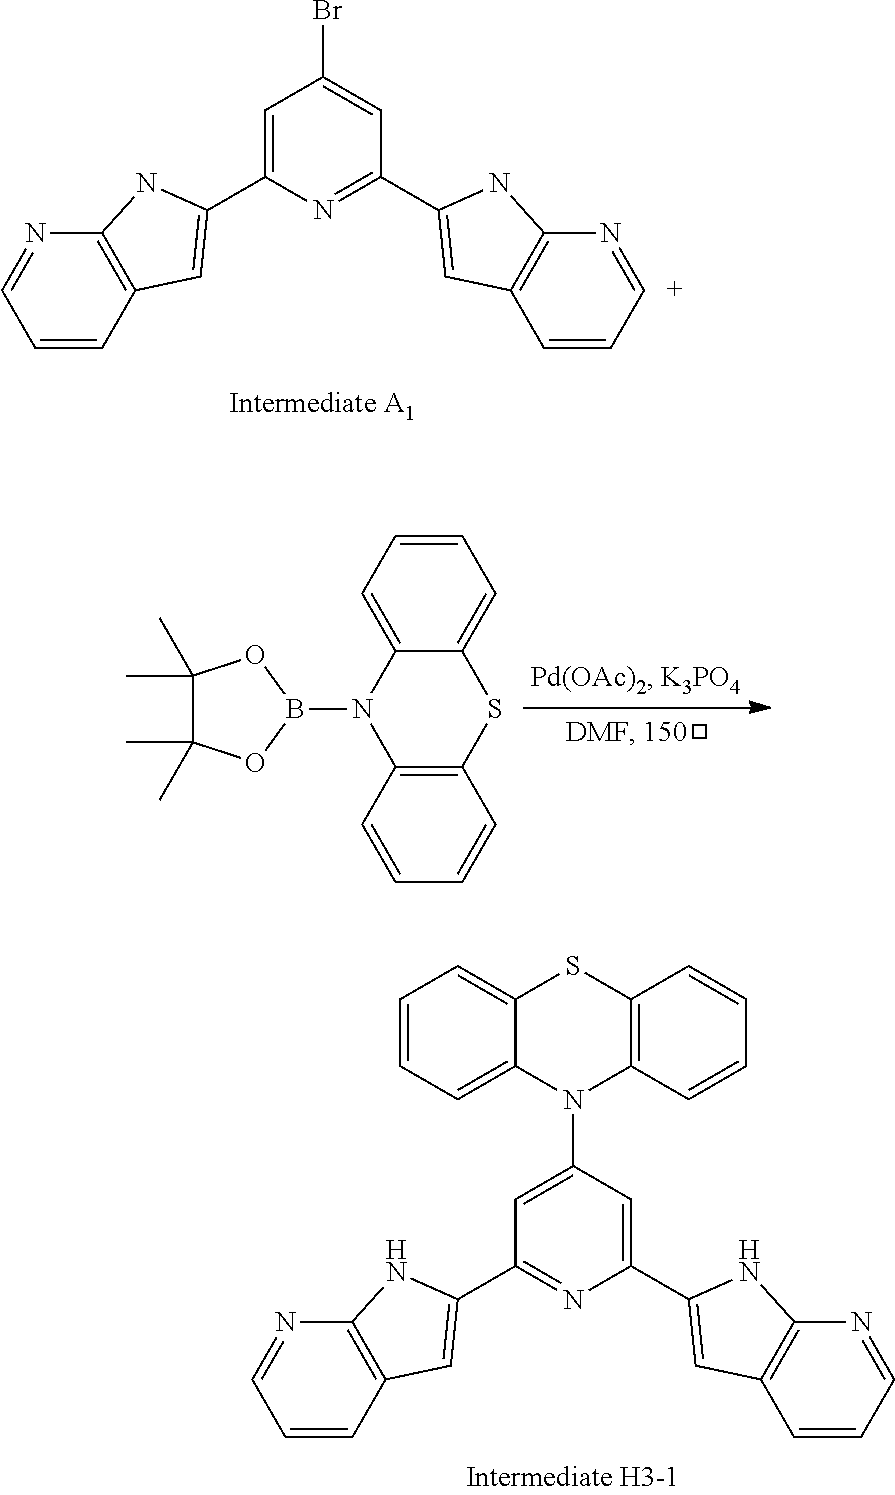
C12=C(C=CC=N1)C=C(C1=CC(Br)=CC(C3=CC4=C(N3)N=[C+]C=C4)=N1)N2.C12=CC=CC=C1N(C1=CC(C3=CC4=C(N=CC=C4)N3)=NC(C3=CC4=C(N=CC=C4)N3)=C1)C1=C(S2)C=CC=C1.C1=CC=C2C(=C1)SC1=C(N2B2OC(C)(C)C(C)(C)O2)C=CC=C1.C1CCC1
